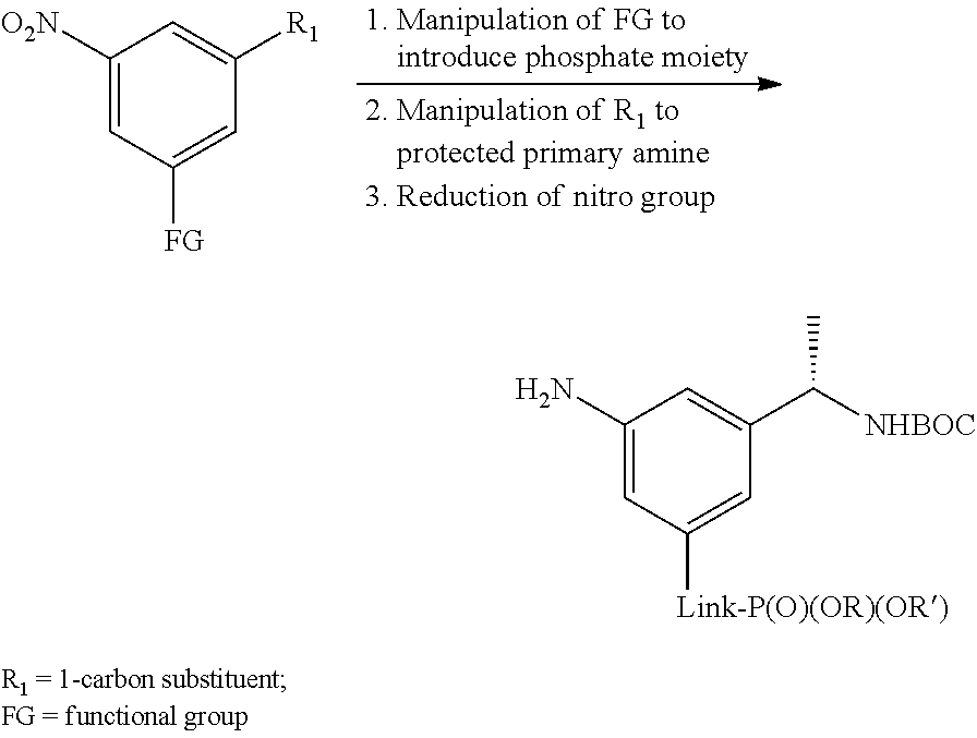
C1([O2N])=CC([FG])=CC([R1])=C1.C1(N)=CC([Link-P(O)(OR)(OR)])=CC(C([NHBOC])C)=C1
